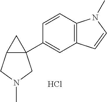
Cl.C12(C3=CC4=C(C=C3)N(C)C=C4)C(CN(C)C1)C2
